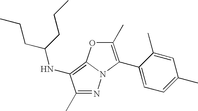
N1=C(C)C(NC(CCC)CCC)=C2N1C(C1=CC=C(C)C=C1C)=C(C)O2
